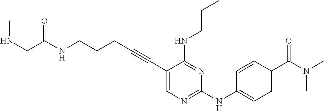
C1(C#CCCCNC(=O)CNC)=CN=C(NC2=CC=C(C(=O)N(C)C)C=C2)N=C1NCCC
